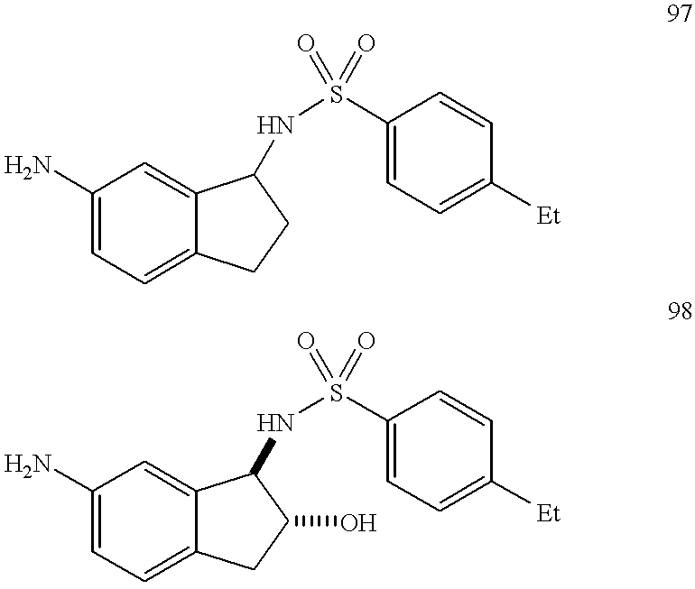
C1(N)=CC=C2C(=C1)C(NS(C1=CC=C([Et])C=C1)(=O)=O)CC2.C1(N)=CC=C2C(=C1)C(NS(C1=CC=C([Et])C=C1)(=O)=O)C(O)C2
